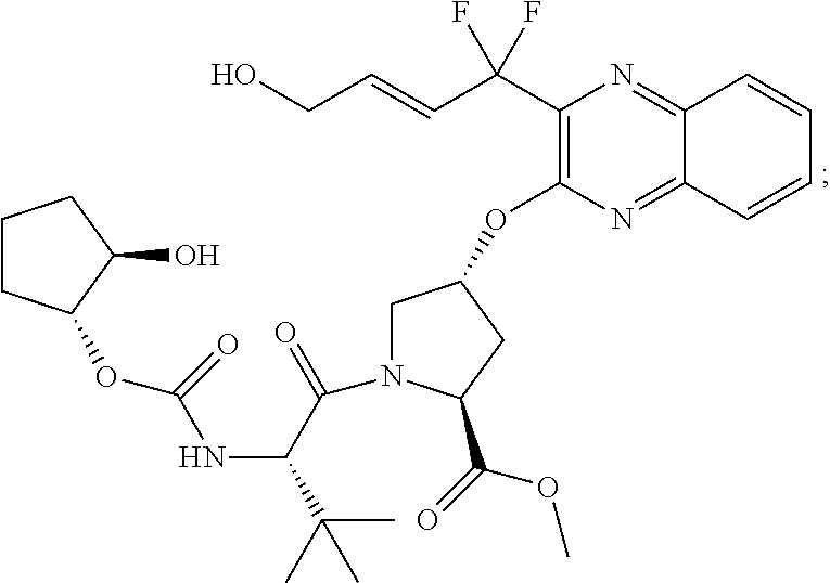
C1(C(C=CCO)(F)F)=C(OC2CN(C(C(NC(OC3CCCC3O)=O)C(C)(C)C)=O)C(C(OC)=O)C2)N=C2C(=N1)C=CC=C2
